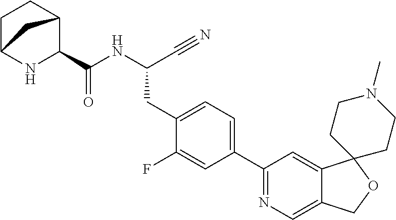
N(C(C#N)CC1=CC=C(C2=NC=C3C(=C2)C2(OC3)CCN(C)CC2)C=C1F)C(=O)C1C2CCC(N1)C2
